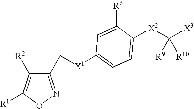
C1(C[X1]C2=CC=C([X2]C([X3])([R9])[R10])C([R6])=C2)=NOC([R1])=C1[R2]
